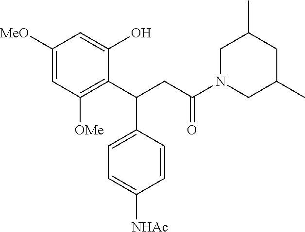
C1([MeO])=CC([OMe])=C(C(CC(N2CC(C)CC(C)C2)=O)C2=CC=C([NHAc])C=C2)C(O)=C1
